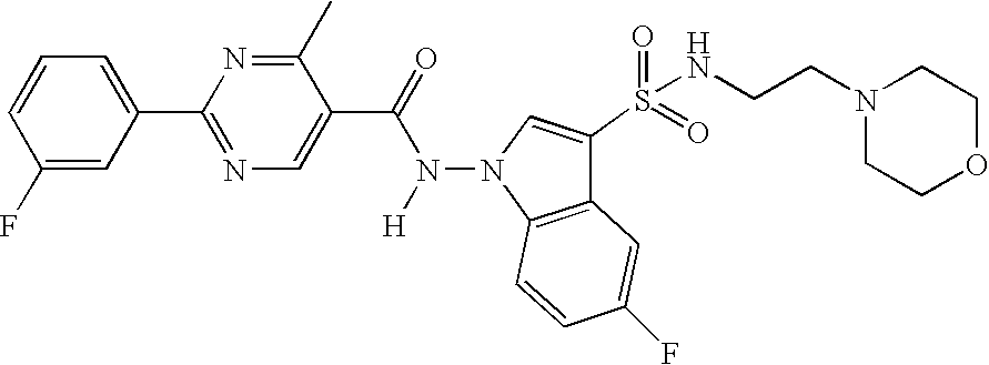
C1(F)=CC(C2=NC=C(C(=O)N(N3C4=C(C(S(=O)(=O)NCCN5CCOCC5)=C3)C=C(F)C=C4)[H])C(C)=N2)=CC=C1
